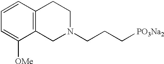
C12=C(C=CC=C1[OMe])CCN(CCC[PO3Na2])C2
